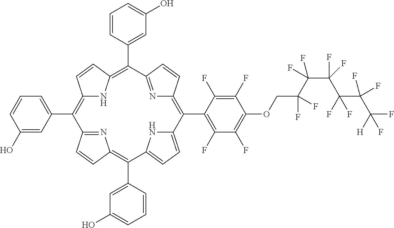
C12=C(C3=CC=CC(O)=C3)C3=NC(=C(C4=CC(O)=CC=C4)C4=CC=C(N4)C(C4=C(F)C(F)=C(OCC(C(C(C(C(C([H])(F)F)(F)F)(F)F)(F)F)(F)F)(F)F)C(F)=C4F)=C4N=C(C(C5=CC(O)=CC=C5)=C(N1)C=C2)C=C4)C=C3
